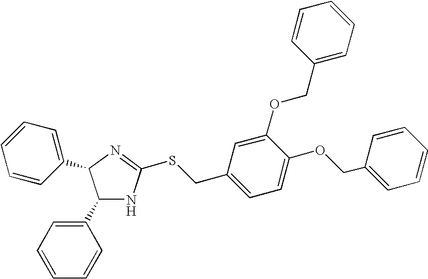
C1(C2=CC=CC=C2)NC(SCC2=CC=C(OCC3=CC=CC=C3)C(OCC3=CC=CC=C3)=C2)=NC1C1=CC=CC=C1
